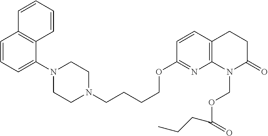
C1=CC=C(N2CCN(CCCCOC3=NC4=C(C=C3)CCC(=O)N4COC(=O)CCC)CC2)C2=C1C=CC=C2
